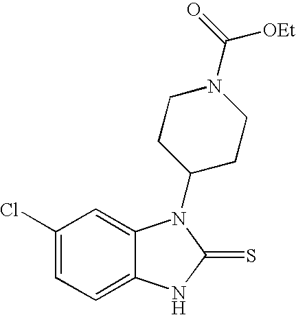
C1(Cl)=CC=C2C(=C1)N(C1CCN(C(=O)[OEt])CC1)C(=S)N2
